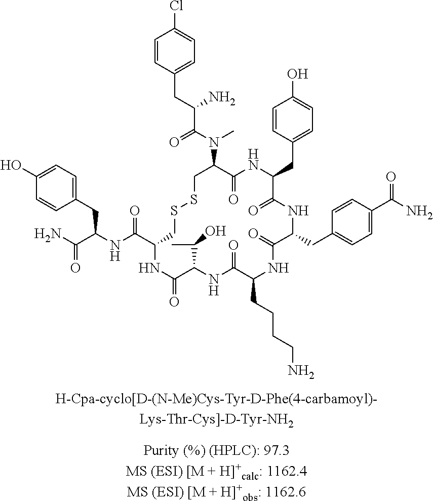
C1=CC(CC(C(N(C2C(=O)NC(CC3=CC=C(O)C=C3)C(=O)NC(CC3=CC=C(C(=O)N)C=C3)C(=O)NC(CCCCN)C(=O)NC(C(C)O)C(=O)NC(C(=O)NC(CC3=CC=C(O)C=C3)C(=O)N)CSSC2)C)=O)N)=CC=C1Cl
